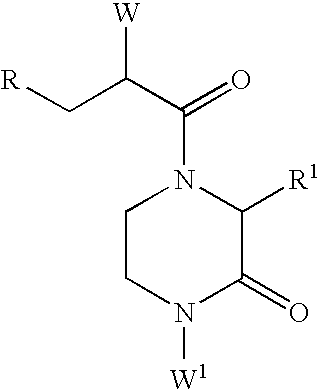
N1(C(C(C[R])[W])=O)CCN([W1])C(=O)C1[R1]
